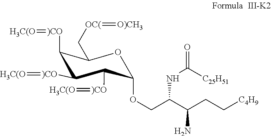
C(C(C(CC[C4H9])N)NC(=O)[C25H51])OC1OC(C[OC(]=[O)CH3])C([)CO]=[H3C(O])C([)CO]=[H3C(O])C1[)CO]=[H3C(O]
